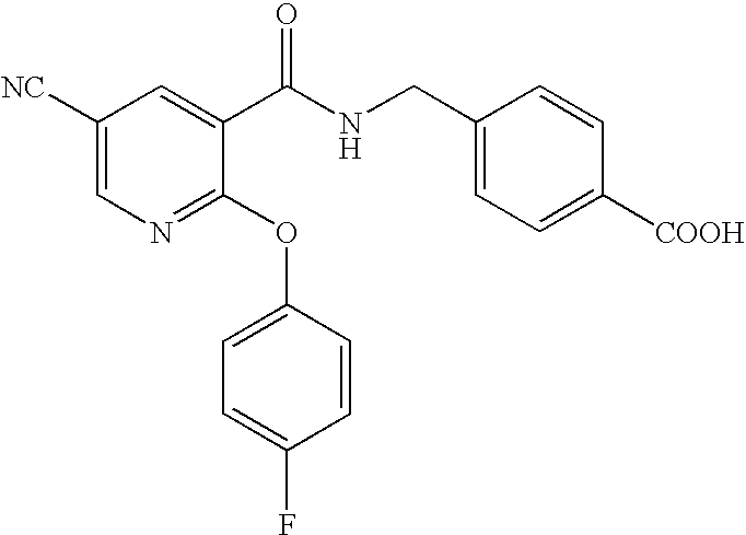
C1([NC])=CN=C(OC2=CC=C(F)C=C2)C(C(NCC2=CC=C([COOH])C=C2)=O)=C1
